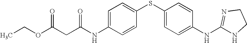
C1=C(NC(CC(OCC)=O)=O)C=CC(SC2=CC=C(NC3=NCCN3)C=C2)=C1
